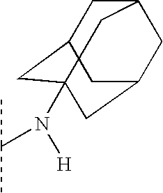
C1C2CC3(N([H])C(C)C)CC(CC1C3)C2
